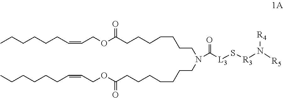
O(C(=O)CCCCCCCN(C([L3]S[R3]N([R4])[R5])=O)CCCCCCCC(OCC=CCCCCCC)=O)CC=CCCCCCC
